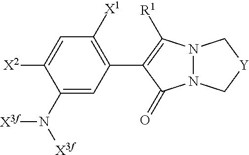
C1=C(N([X3f])[X3f])C([X2])=CC([X1])=C1C1=C([R1])N2N(C1=O)C[Y]C2
